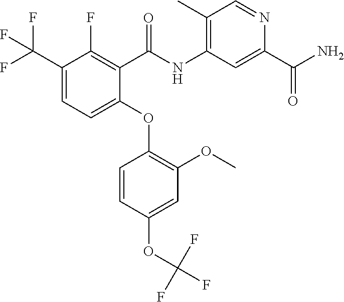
C1(F)=C(C(NC2=C(C)C=NC(C(N)=O)=C2)=O)C(OC2=C(OC)C=C(OC(F)(F)F)C=C2)=CC=C1C(F)(F)F
